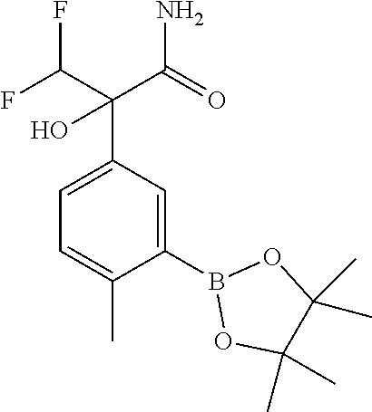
C1=C(C)C(B2OC(C)(C)C(C)(C)O2)=CC(C(C(F)F)(C(=O)N)O)=C1
